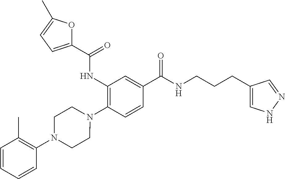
C1(NC(=O)C2=CC=C(C)O2)=C(N2CCN(C3=C(C)C=CC=C3)CC2)C=CC(C(NCCCC2=CNN=C2)=O)=C1
